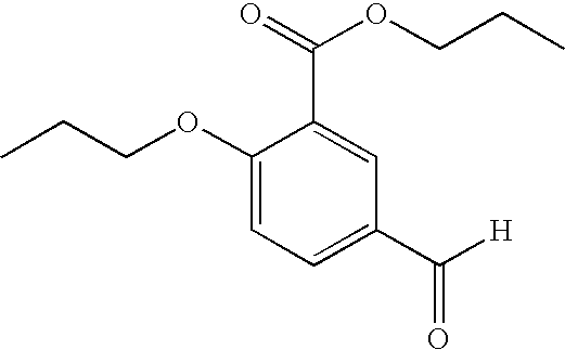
C1(OCCC)=CC=C(C([H])=O)C=C1C(=O)OCCC
